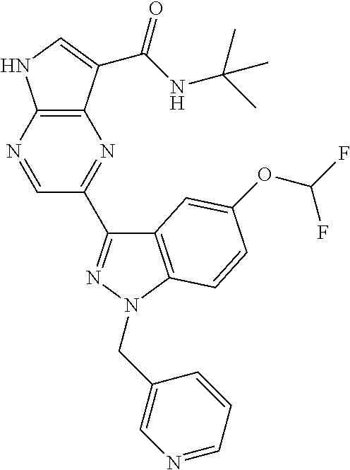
C12=C(C(C(NC(C)(C)C)=O)=CN1)N=C(C1=NN(CC3=CN=CC=C3)C3=C1C=C(OC(F)F)C=C3)C=N2
